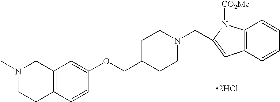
[2HCl].N1(C)CCC2=C(C1)C=C(OCC1CCN(CC3=CC4=C(C=CC=C4)N3[CO2Me])CC1)C=C2
